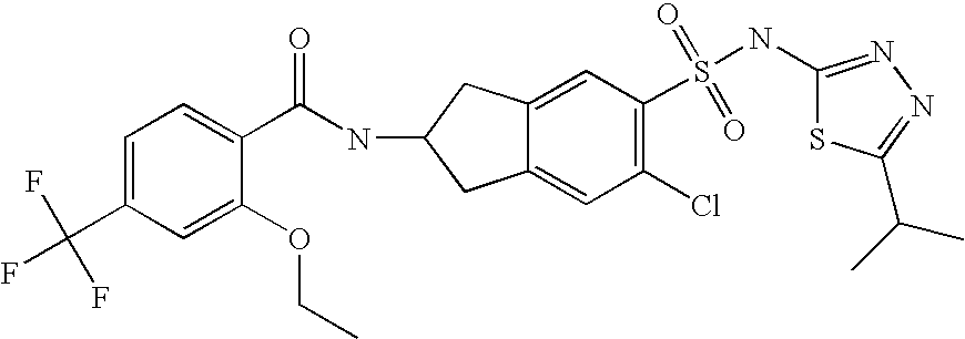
FC(C1=CC=C(C(NC2CC3=CC(S(NC4=NN=C(C(C)C)S4)(=O)=O)=C(Cl)C=C3C2)=O)C(OCC)=C1)(F)F
